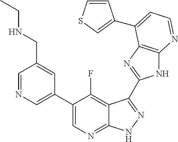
C1=NC=C(C2=CN=C3C(=C2F)C(C2=NC4=C(N2)N=CC=C4C2=CSC=C2)=NN3)C=C1CNCC
